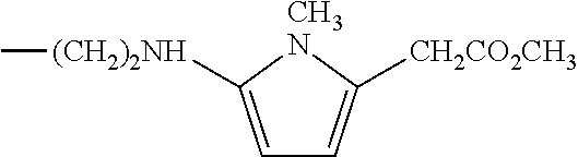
C1=C([(CH2)2NH]C)[CH3N]C([CH2CO2CH3])=C1
